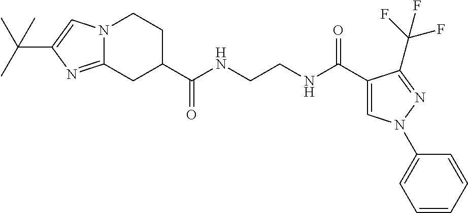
N12C(=NC(C(C)(C)C)=C1)CC(C(=O)NCCNC(=O)C1=CN(C3=CC=CC=C3)N=C1C(F)(F)F)CC2
